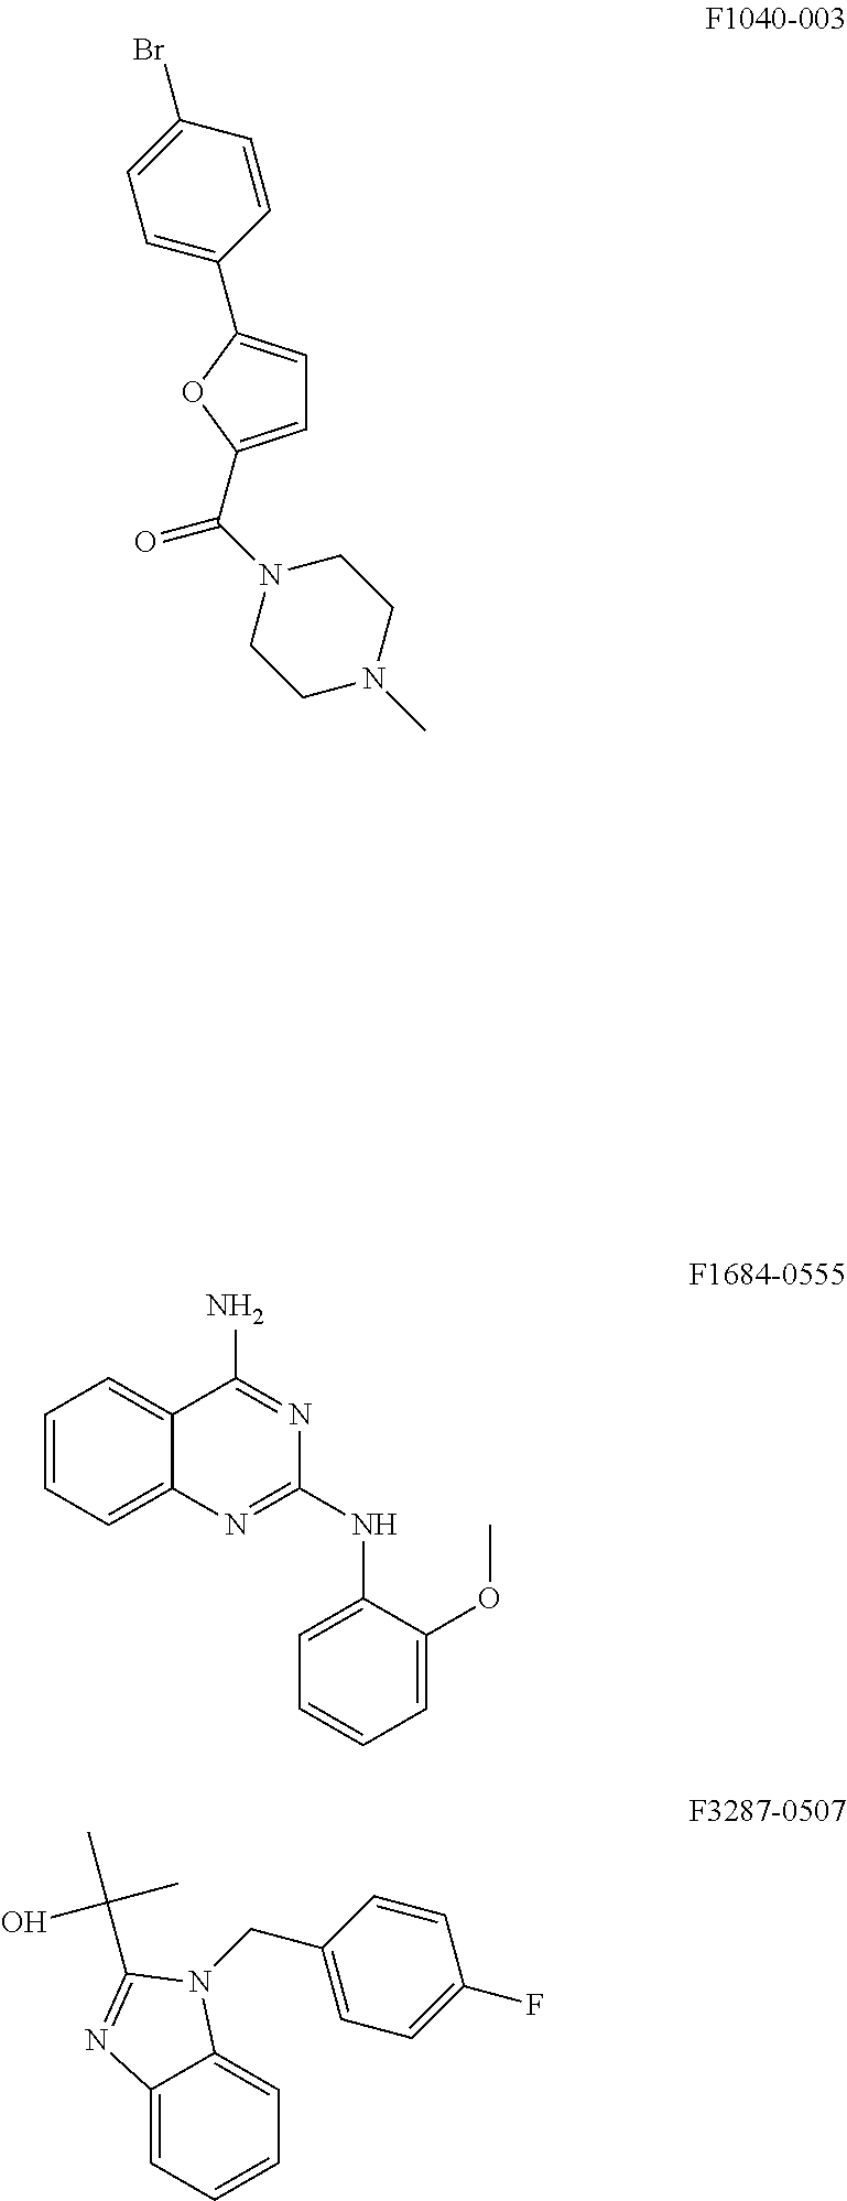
C1=C(C(=O)N2CCN(C)CC2)OC(C2=CC=C(Br)C=C2)=C1.C1=CC=C2C(=C1)C(N)=NC(NC1=CC=CC=C1OC)=N2.C12=CC=CC=C1N(CC1=CC=C(F)C=C1)C(C(C)(C)O)=N2
